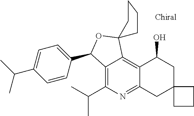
C1=CC(C2C3=C(C(C)C)N=C4C(=C3C3(O2)CCCC3)C(O)CC2(C4)CCC2)=CC=C1C(C)C
